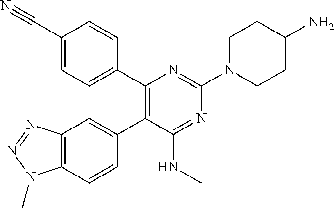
C1(C2=CC=C(C#N)C=C2)=C(C2=CC3=C(C=C2)N(C)N=N3)C(NC)=NC(N2CCC(N)CC2)=N1
